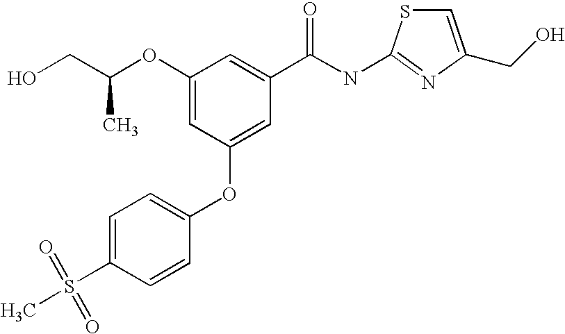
C1(OC(CO)C)=CC(OC2=CC=C(S(C)(=O)=O)C=C2)=CC(C(NC2=NC(CO)=CS2)=O)=C1
